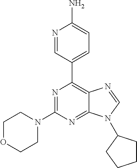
N1=C(N2CCOCC2)N=C2C(=C1C1=CC=C(N)N=C1)N=CN2C1CCCC1
